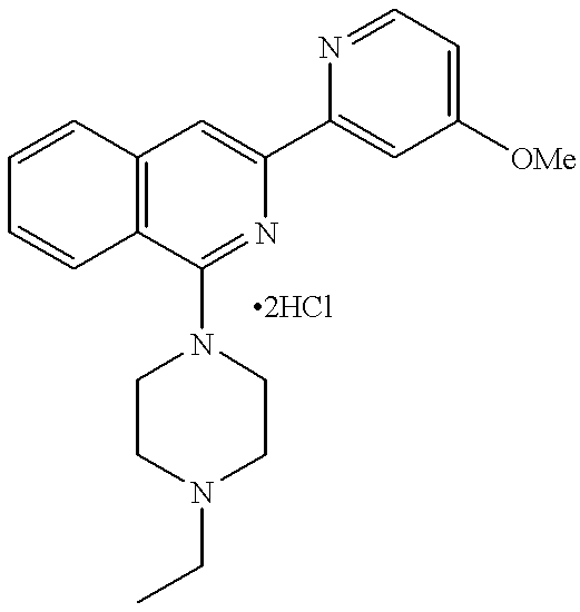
C1=CC2=C(C=C1)C(N1CCN(CC)CC1)=NC(C1=CC([OMe])=CC=N1)=C2
